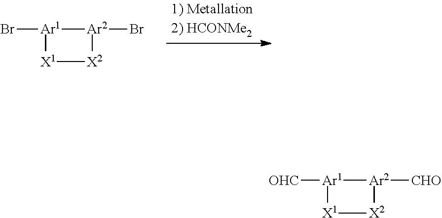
Br[Ar1]1[X1][X2][Ar2]1Br.[OHC][Ar1]1[X1][X2][Ar2]1[CHO]
